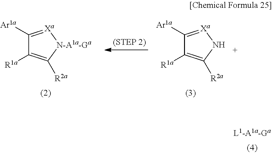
C1([Ar1a])=[Xa]NC([R2a])=C1[R1a].C1([Ar1a])=[Xa][N-A1a-Ga]C([R2a])=C1[R1a]
